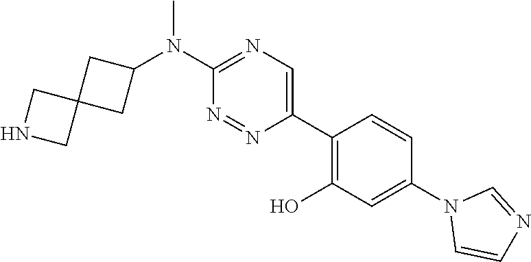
N(C1=NC=C(C2=C(O)C=C(N3C=CN=C3)C=C2)N=N1)(C1CC2(C1)CNC2)C
